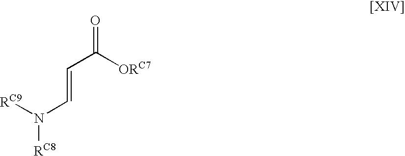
[RC9]N(C=CC(=O)[ORC7])[RC8]
